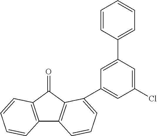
C12=C(C(=O)C3=C1C=CC=C3C1=CC(Cl)=CC(C3=CC=CC=C3)=C1)C=CC=C2
